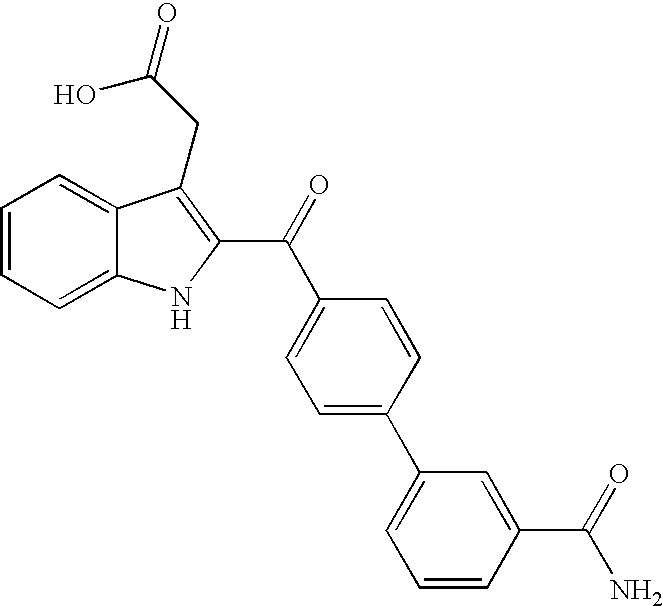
C1=CC=C2C(=C1)C(CC(=O)O)=C(C(=O)C1=CC=C(C3=CC=CC(C(N)=O)=C3)C=C1)N2
